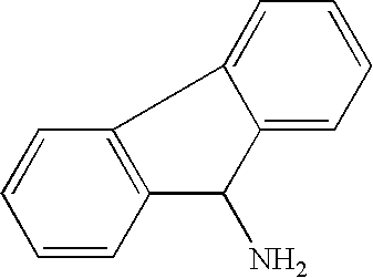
C1=CC2=C(C=C1)C1=CC=CC=C1C2N
